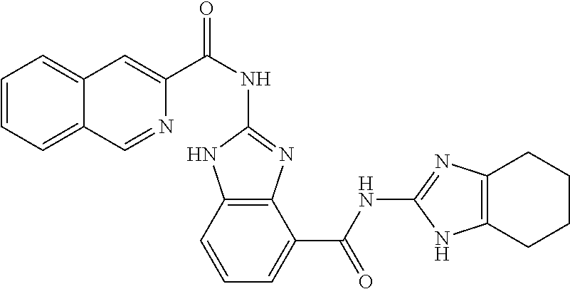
C1=CC=C2C(=C1)C=C(C(NC1=NC3=C(N1)C=CC=C3C(NC1=NC3=C(N1)CCCC3)=O)=O)N=C2
